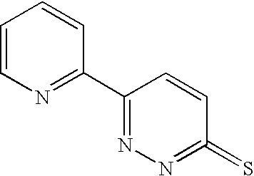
C1=CN=C(C2=NN=C(=S)C=C2)C=C1
